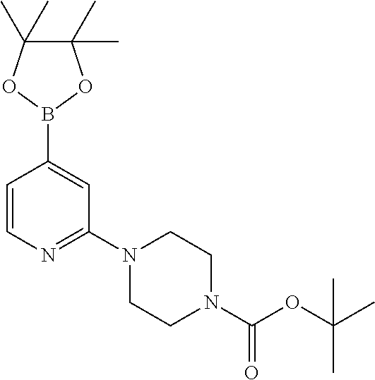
C1=CN=C(N2CCN(C(OC(C)(C)C)=O)CC2)C=C1B1OC(C)(C)C(C)(C)O1
